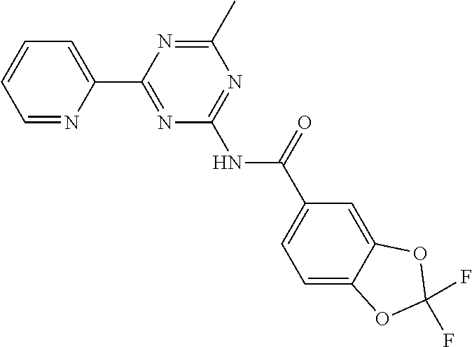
C1=NC(C2=NC(NC(C3=CC=C4C(=C3)OC(F)(F)O4)=O)=NC(C)=N2)=CC=C1
